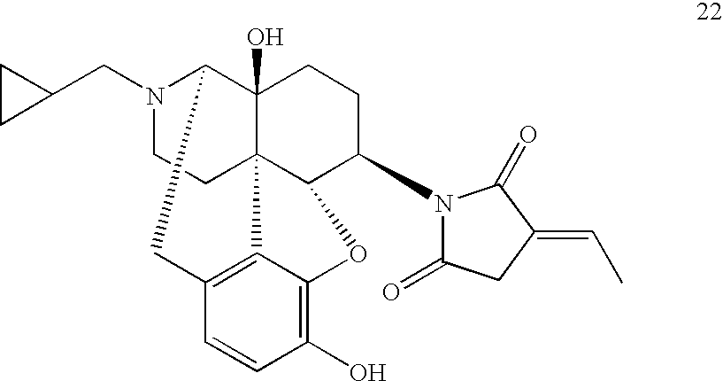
N1(CC2CC2)CCC23C4(O)C1CC1=C2C(=C(O)C=C1)OC3C(N1C(=O)CC(=CC)C1=O)CC4
